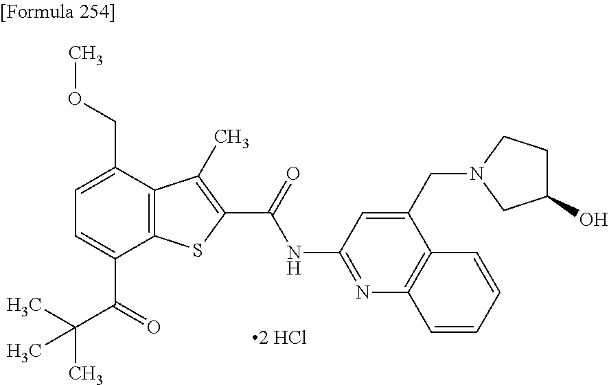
C1=C(C(=O)C(C)(C)C)C2=C(C(COC)=C1)C(C)=C(C(=O)NC1=NC3=C(C(CN4CC(O)CC4)=C1)C=CC=C3)S2
